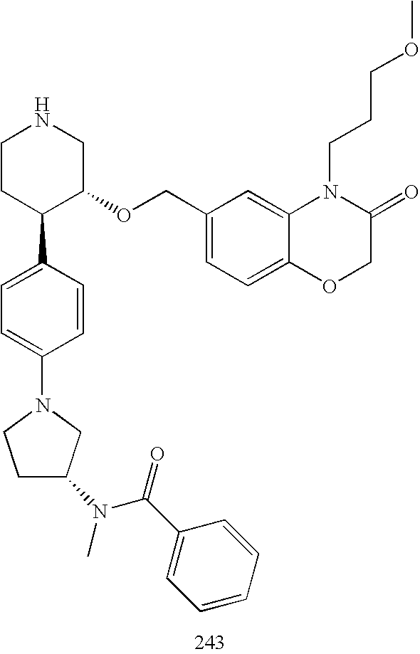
C1CC(C2=CC=C(N3CC(N(C)C(C4=CC=CC=C4)=O)CC3)C=C2)C(OCC2=CC=C3C(=C2)N(CCCOC)C(=O)CO3)CN1
